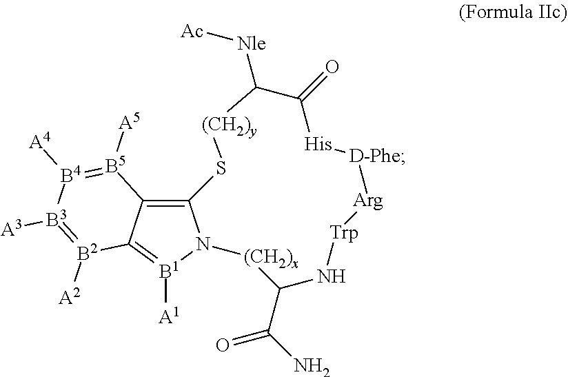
C12=C3N([B1]([A1])=C1[B2]([A2])=[B3]([A3])[B4]([A4])=[B5]2[A5])[(CH2)x]C(C(N)=O)N[Trp][Arg][D-Phe][His]C(=O)C([Nle][Ac])[(CH2)y]S3
